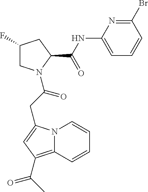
C12=C(C(C)=O)C=C(CC(=O)N3CC(F)CC3C(NC3=CC=CC(Br)=N3)=O)N1C=CC=C2
